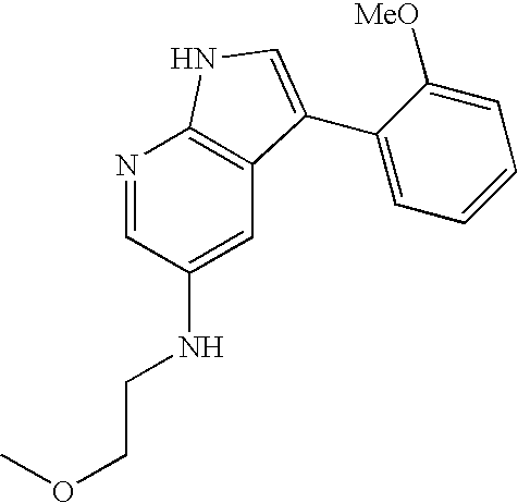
N1=CC(NCCOC)=CC2=C1NC=C2C1=CC=CC=C1[MeO]
